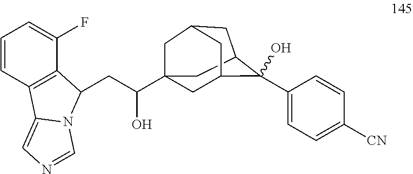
C1=CC2=C(C(F)=C1)C(CC(O)C13CC4C(O)(C5=CC=C([CN])C=C5)C(CC(C1)C4)C3)N1C2=CN=C1
